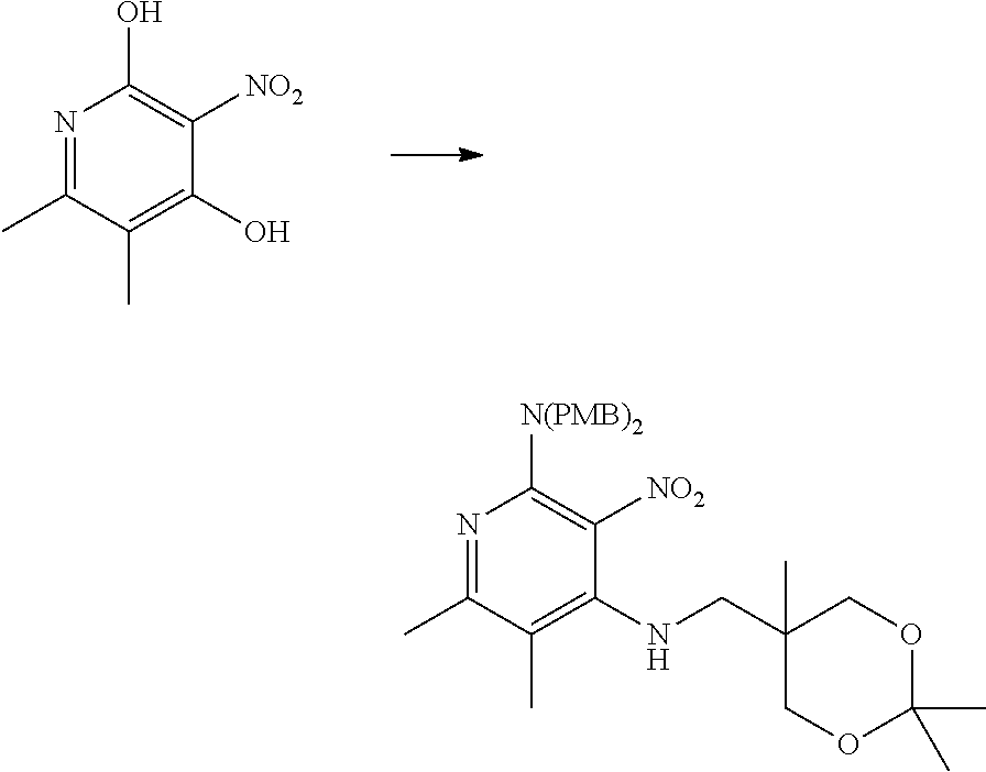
C1(C)=NC(O)=C([NO2])C(O)=C1C.C1(C)=NC([N(PMB)2])=C([NO2])C(NCC2(C)COC(C)(C)OC2)=C1C
